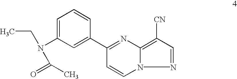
C1=C(N(CC)C(C)=O)C=C(C2=NC3=C([CN])C=NN3C=C2)C=C1
